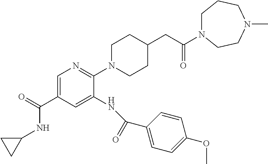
C1=C(C(=O)NC2CC2)C=C(NC(C2=CC=C(OC)C=C2)=O)C(N2CCC(CC(=O)N3CCCN(C)CC3)CC2)=N1
